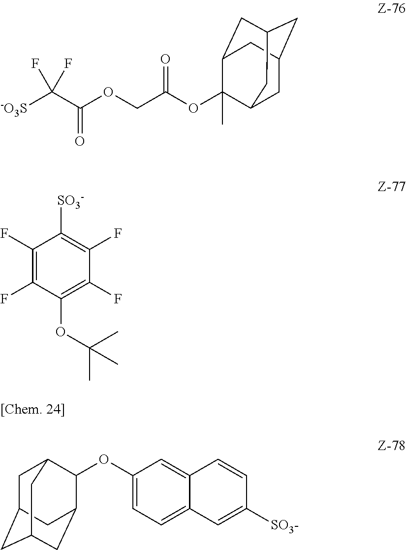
[-O3S]C(C(OCC(OC1(C)C2CC3CC(CC1C3)C2)=O)=O)(F)F.C1(F)=C(F)C(OC(C)(C)C)=C(F)C(F)=C1[SO3-].C1C2CC3CC(C(OC4=CC=C5C(=C4)C=CC([SO3-])=C5)C1C3)C2
